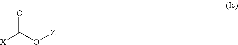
[X]C(O[Z])=O
